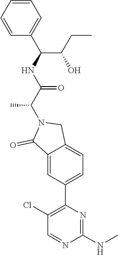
C1(Cl)=C(C2=CC=C3C(=C2)C(=O)N(C(C(NC(C(CC)O)C2=CC=CC=C2)=O)C)C3)N=C(NC)N=C1
